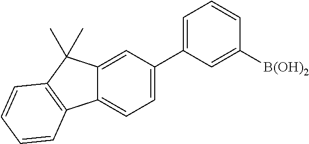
C1=C(C2=CC=C3C(=C2)C(C)(C)C2=C3C=CC=C2)C=C([B(OH)2])C=C1
